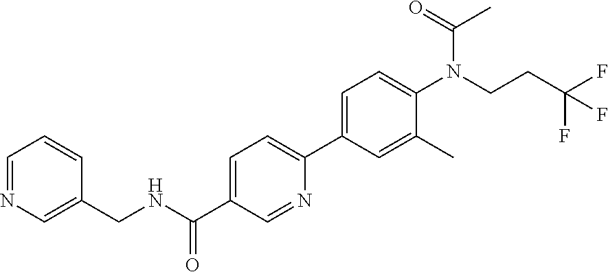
N1=CC=CC(CNC(C2=CC=C(C3=CC=C(N(C(=O)C)CCC(F)(F)F)C(C)=C3)N=C2)=O)=C1
